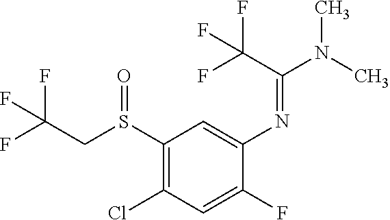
S(C1=C(Cl)C=C(F)C(N=C(C(F)(F)F)N(C)C)=C1)(CC(F)(F)F)=O
